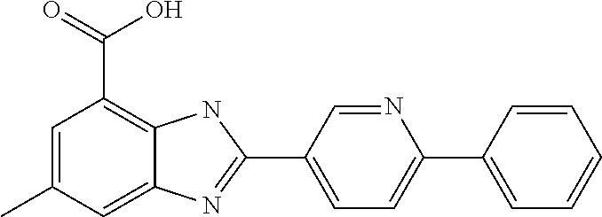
C1(C2=CC=C(C3=NC4=CC(C)=CC(C(=O)O)=C4N3)C=N2)=CC=CC=C1
